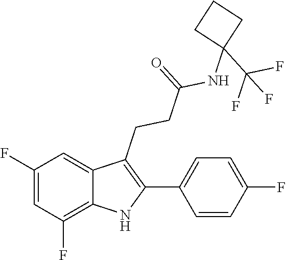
N(C1(C(F)(F)F)CCC1)C(CCC1=C(C2=CC=C(F)C=C2)NC2=C(F)C=C(F)C=C12)=O
